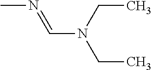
CN=CN(CC)CC
